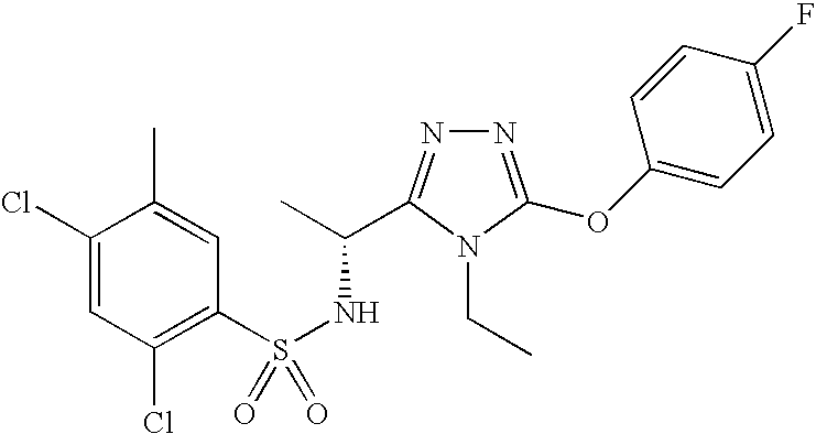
S(NC(C)C1=NN=C(OC2=CC=C(F)C=C2)N1CC)(=O)(C1=C(Cl)C=C(Cl)C(C)=C1)=O
